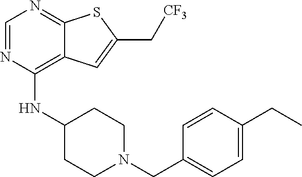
C1=NC(NC2CCN(CC3=CC=C(CC)C=C3)CC2)=C2C(=N1)SC(C[CF3])=C2
